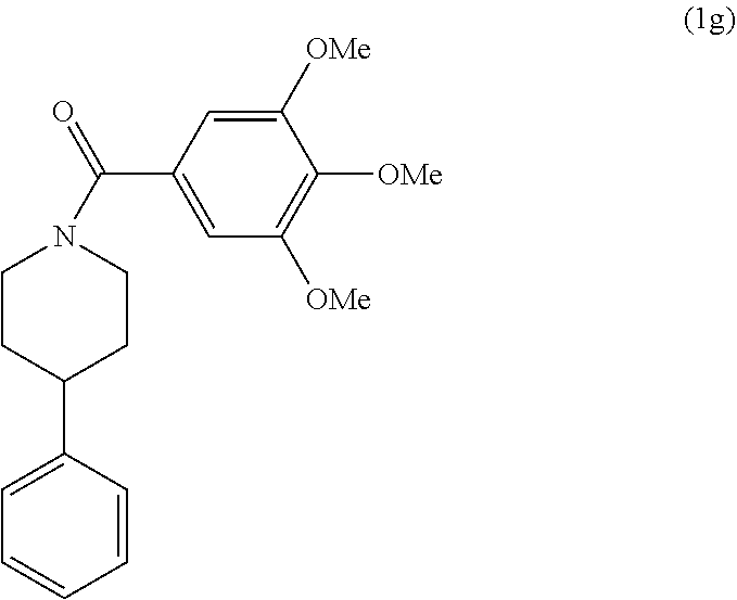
C(C1=CC([OMe])=C([OMe])C([OMe])=C1)(N1CCC(C2=CC=CC=C2)CC1)=O
